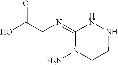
N(=C1NNCCN1N)CC(O)=O
